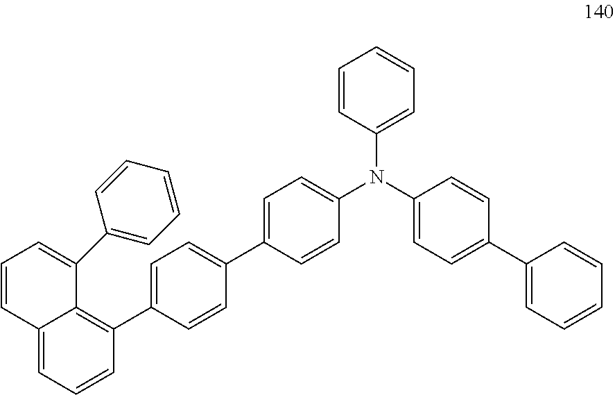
C1=CC(N(C2=CC=C(C3=CC=CC=C3)C=C2)C2=CC=C(C3=CC=C(C4=C5C(=CC=C4)C=CC=C5C4=CC=CC=C4)C=C3)C=C2)=CC=C1
